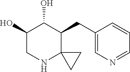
C1(O)CNC2(C(CC3=CN=CC=C3)C1O)CC2
